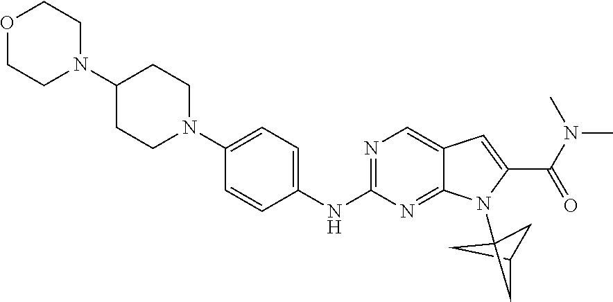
C1C2CC1(N1C3=NC(NC4=CC=C(N5CCC(N6CCOCC6)CC5)C=C4)=NC=C3C=C1C(N(C)C)=O)C2
